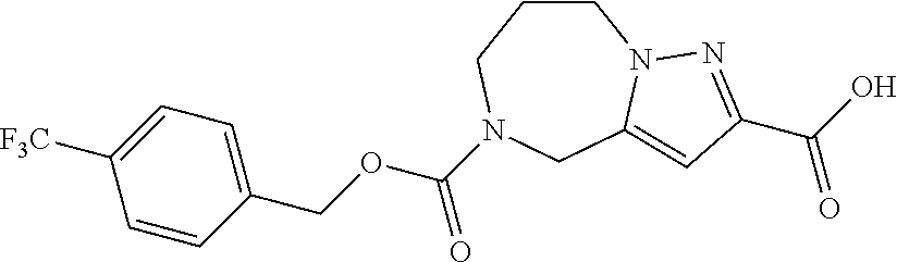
C1(COC(=O)N2CCCN3C(=CC(C(=O)O)=N3)C2)=CC=C([F3C])C=C1
